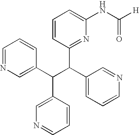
C1=NC=C(C(C(C2=CC=CN=C2)C2=NC(NC([H])=O)=CC=C2)C2=CN=CC=C2)C=C1
